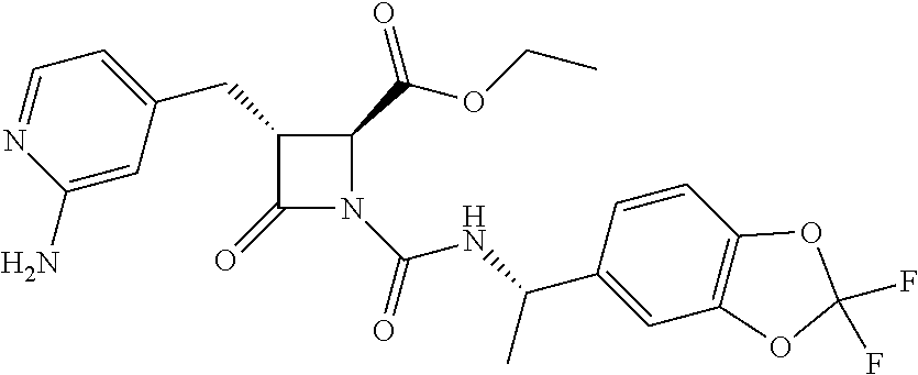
C1(CC2=CC=NC(N)=C2)C(=O)N(C(NC(C2=CC3=C(C=C2)OC(F)(F)O3)C)=O)C1C(=O)OCC
